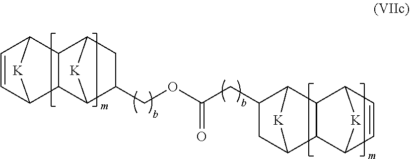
C12[K]C(C=C1)C1C3CC(COC(CC4CC5[K]C4C4C6[K]C(C=C6)C54)=O)C([K]3)C21
